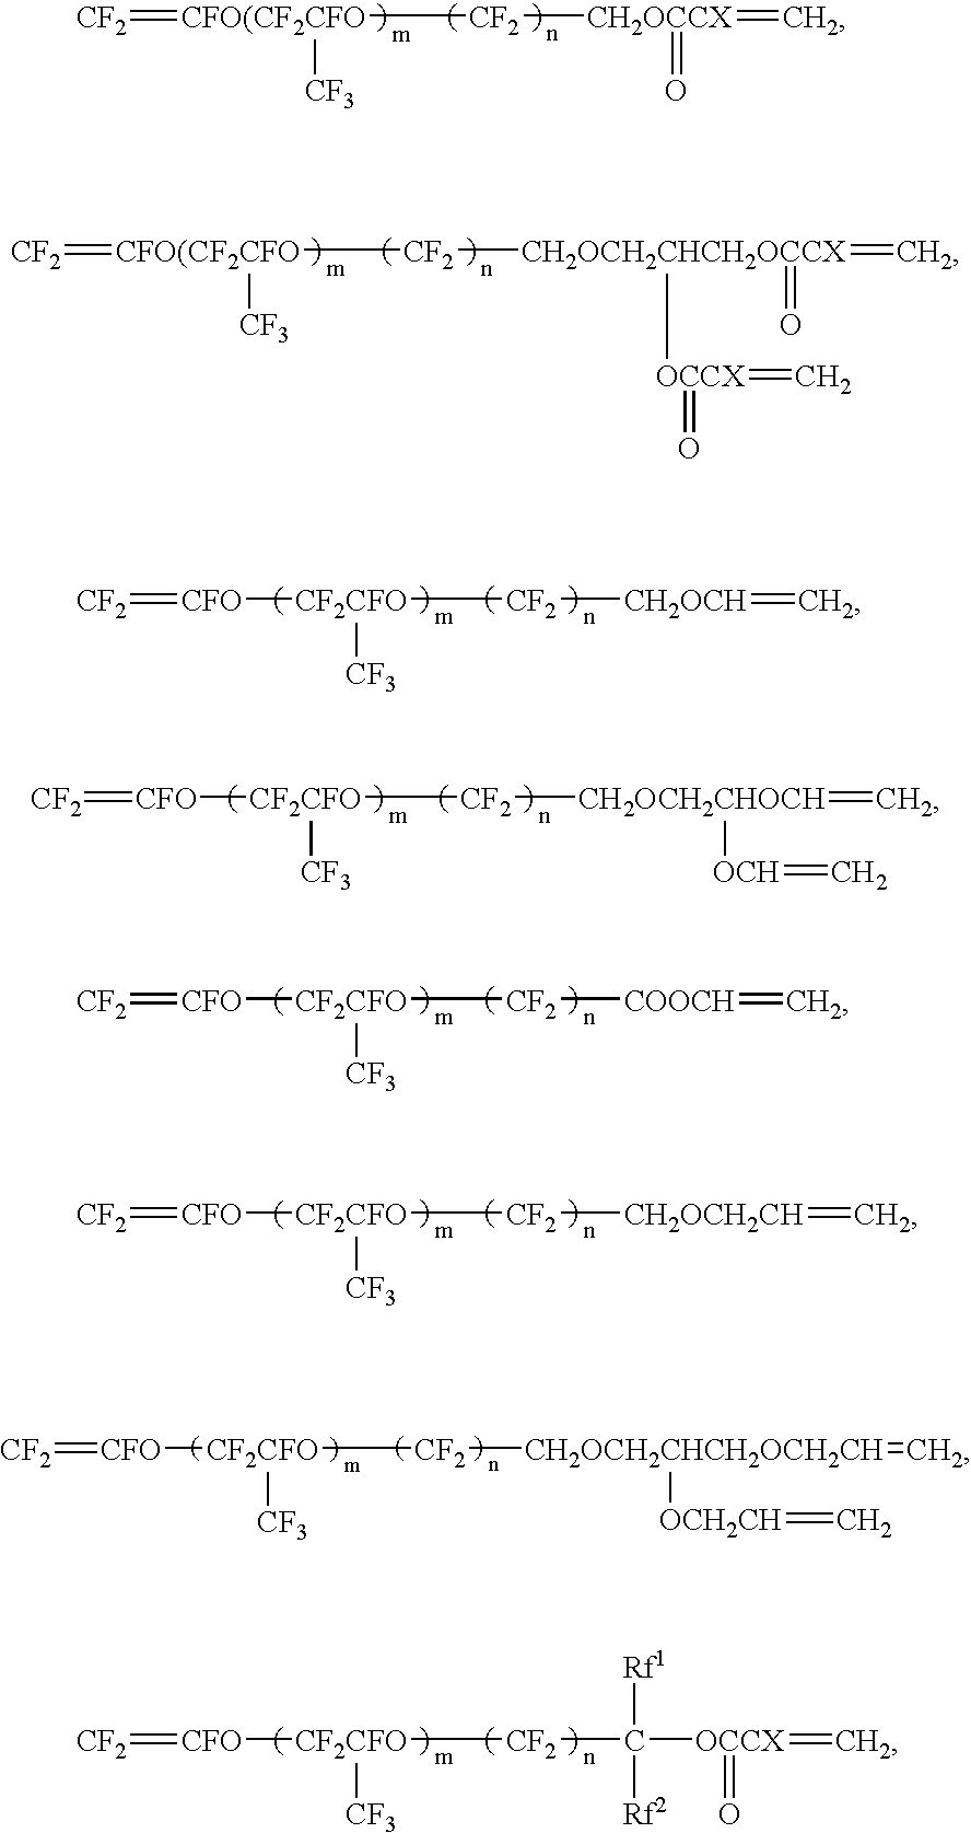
[CF2]=[CFO(CF2CFO]([CF2][CH2OCCX](=C)=O)[CF3].[CF2]=[CFO(CF2CFO]([CF2][CH2OCH2CHCH2OCCX](=C)([OCCX](=O)=C)=O)[CF3].[CF2CFO]([CF2][CH2OCH2CH]=C)([CF3])[CFO]=[CF2].[CF2CFO]([CF2][COOCH]=C)([CF3])[CFO]=[CF2].[CF2CFO]([CF2][CH2OCH2CHOCH](=C)[OCH]=C)([CF3])[CFO]=[CF2].[CF2CFO]([CF2][CH2OCH]=C)([CF3])[CFO]=[CF2].[CF2]([CH2OCH2CHCH2OCH2CH](=C)[OCH2CH]=C)[CF2CFO]([CF3])[CFO]=[CF2].[CF2CFO]([CF2]C([OCCX](=C)=O)([Rf1])[Rf2])([CF3])[CFO]=[CF2]
